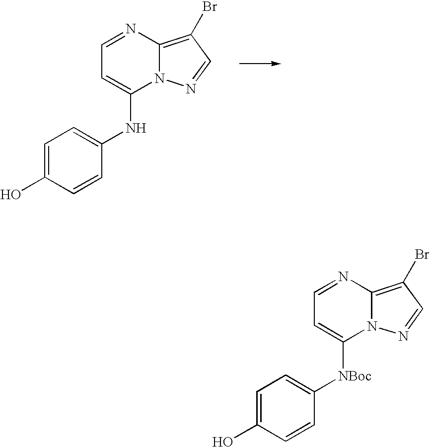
C1=NC2=C(Br)C=NN2C(NC2=CC=C(O)C=C2)=C1.C1=NC2=C(Br)C=NN2C([NBoc]C2=CC=C(O)C=C2)=C1
